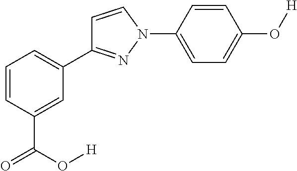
C1=CC(C(O[H])=O)=CC(C2=NN(C3=CC=C(O[H])C=C3)C=C2)=C1
